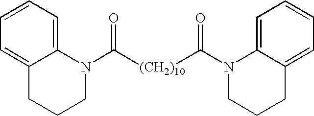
C12=CC=CC=C1CCCN2C([(CH2)10]C(N1CCCC2=CC=CC=C12)=O)=O
